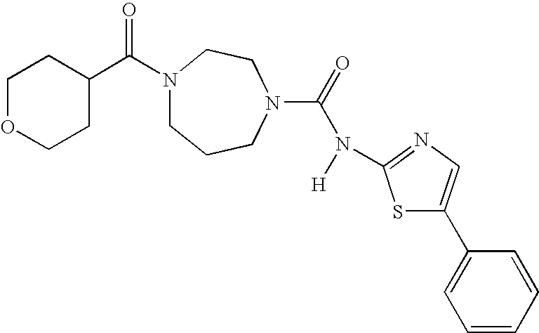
N1(C(C2CCOCC2)=O)CCCN(C(=O)N([H])C2=NC=C(C3=CC=CC=C3)S2)CC1
